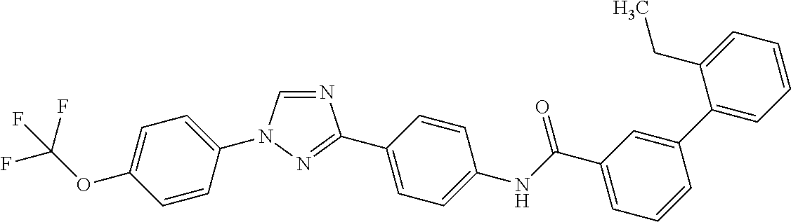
N1=CN(C2=CC=C(OC(F)(F)F)C=C2)N=C1C1=CC=C(NC(C2=CC=CC(C3=CC=CC=C3CC)=C2)=O)C=C1
